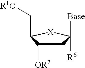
C1C([OR2])C(C[R1O])[X]C1([R6])[Base]
